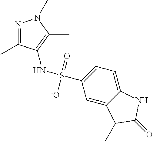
N1=C(C)C(N[S+](C2=CC=C3C(=C2)C(C)C(=O)N3)([-O])=O)=C(C)N1C
